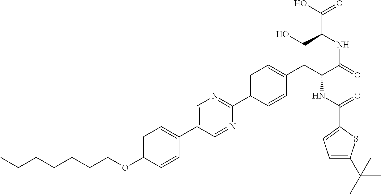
C(OC1=CC=C(C2=CN=C(C3=CC=C(CC(NC(=O)C4=CC=C(C(C)(C)C)S4)C(=O)NC(C(=O)O)CO)C=C3)N=C2)C=C1)CCCCCC
